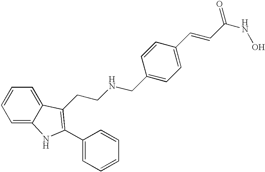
C1(CNCCC2=C(C3=CC=CC=C3)NC3=CC=CC=C32)=CC=C(C=CC(NO)=O)C=C1
